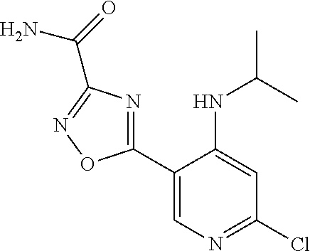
ClC1=NC=C(C2=NC(C(=O)N)=NO2)C(NC(C)C)=C1
